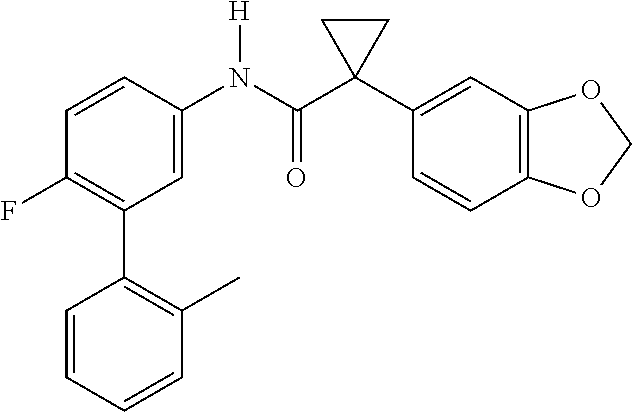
C1=C(N(C(C2(C3=CC4=C(C=C3)OCO4)CC2)=O)[H])C=CC(F)=C1C1=C(C)C=CC=C1
